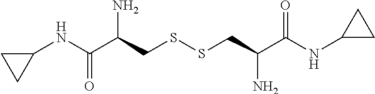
C1(NC(C(CSSCC(C(NC2CC2)=O)N)N)=O)CC1
